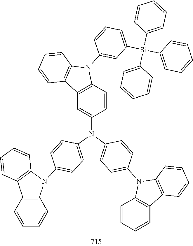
C12=C(C=CC=C1)N(C1=CC3=C(N(C4=CC5=C(N(C6=CC([Si](C7=CC=CC=C7)(C7=CC=CC=C7)C7=CC=CC=C7)=CC=C6)C6=C5C=CC=C6)C=C4)C4=C3C=C(N3C5=C(C6=C3C=CC=C6)C=CC=C5)C=C4)C=C1)C1=C2C=CC=C1
